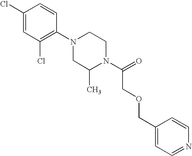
C1(Cl)=CC(Cl)=C(N2CC(C)N(C(=O)COCC3=CC=NC=C3)CC2)C=C1
